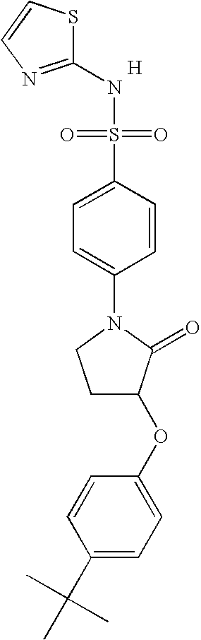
S1C(NS(=O)(=O)C2=CC=C(N3CCC(OC4=CC=C(C(C)(C)C)C=C4)C3=O)C=C2)=NC=C1.[H]
